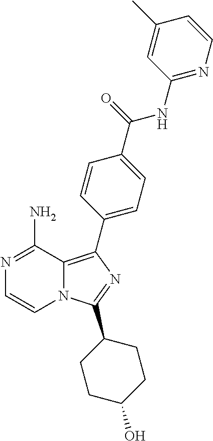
N12C(=C(C3=CC=C(C(=O)NC4=NC=CC(C)=C4)C=C3)N=C1C1CCC(O)CC1)C(N)=NC=C2
